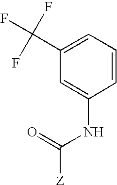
C1(C(F)(F)F)=CC=CC(NC(=O)[Z])=C1
